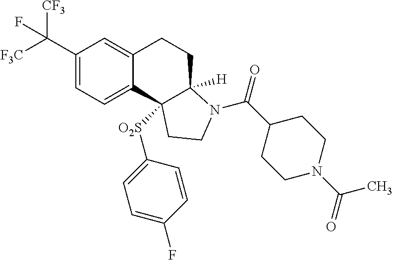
C1(C([F3C])([CF3])F)=CC=C2C(=C1)CCC1([H])C2([O2S]C2=CC=C(F)C=C2)CCN1C(C1CCN(C(=O)C)CC1)=O
